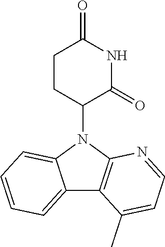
N1(C2CCC(=O)NC2=O)C2=C(C3=CC=CC=C13)C(C)=CC=N2
